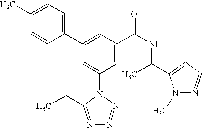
C1(C2=CC(C(NC(C)C3=CC=NN3C)=O)=CC(N3C(CC)=NN=N3)=C2)=CC=C(C)C=C1
